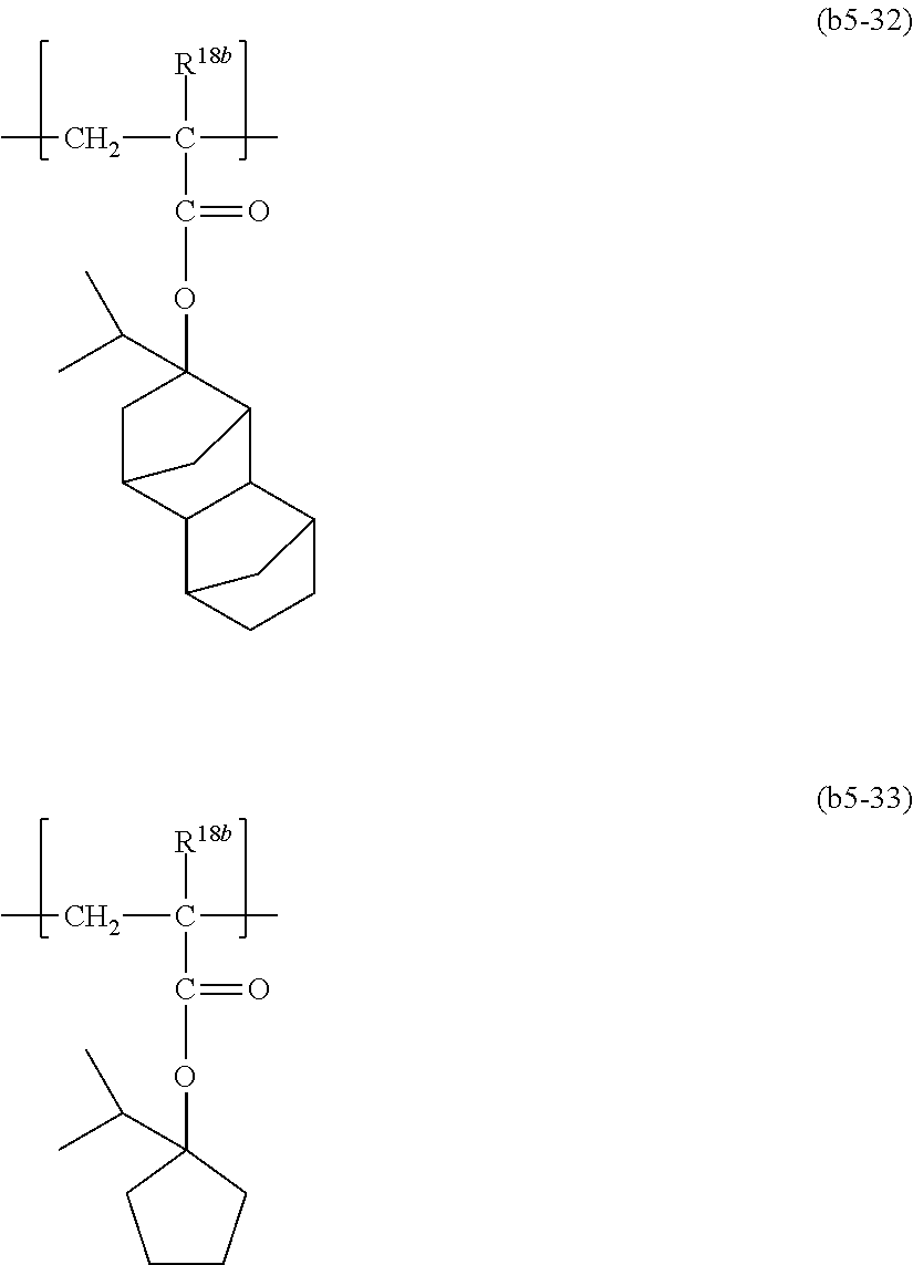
[R18b]C(C)(CC)C(=O)OC1(C(C)C)CC2C3C(C1C2)C1CCC3C1.[R18b]C(C)(CC)C(=O)OC1(C(C)C)CCCC1
